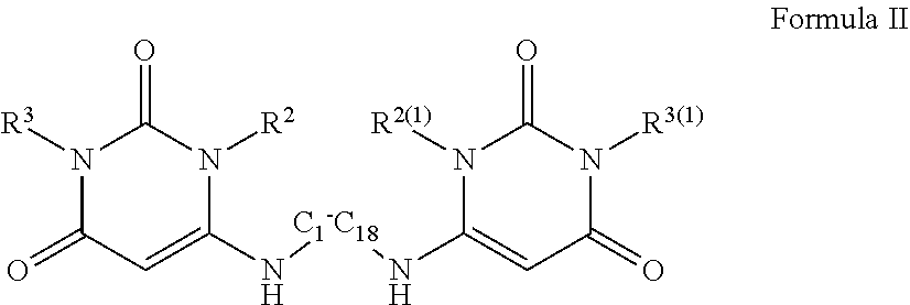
N1([R3])C(=O)C=C(N[C1-C18]NC2=CC(=O)N([R3(1)])C(=O)N2[R2(1)])N([R2])C1=O
